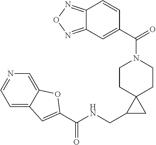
C1C2(CCN(C(=O)C3=CC4=NON=C4C=C3)C1)C(CNC(=O)C1=CC3=CC=NC=C3O1)C2
